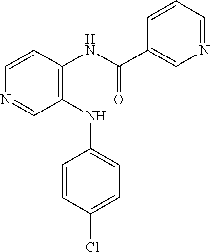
C1(NC(=O)C2=CN=CC=C2)=C(NC2=CC=C(Cl)C=C2)C=NC=C1
